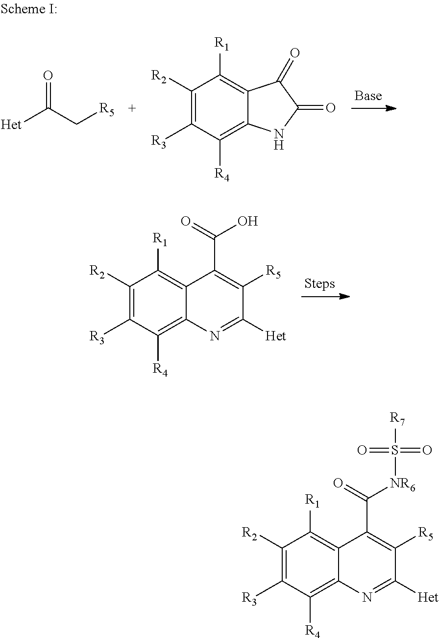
[Het]C(C[R5])=O.C1([R2])=C([R3])C([R4])=C2C(=C1[R1])C(=O)C(=O)N2.C1([R2])=C([R3])C([R4])=C2C(=C1[R1])C(C(=O)O)=C([R5])C([Het])=N2.C1([R2])=C([R3])C([R4])=C2C(=C1[R1])C(C(=O)[NR6]S(=O)(=O)[R7])=C([R5])C([Het])=N2
